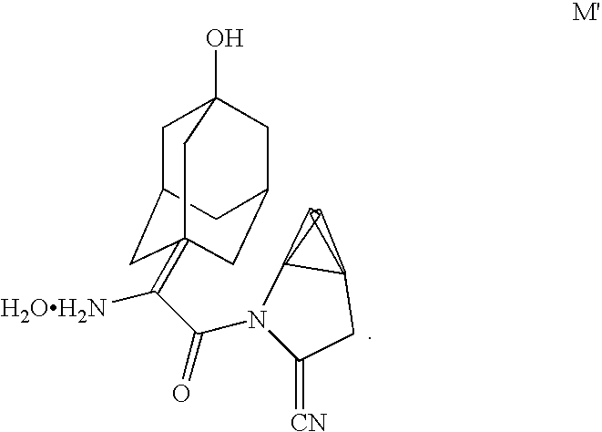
C1C2CC3(=C(C(N4C(=[CN])CC5C4C5)=O)[H2OH2N])CC(CC1(O)C3)C2
